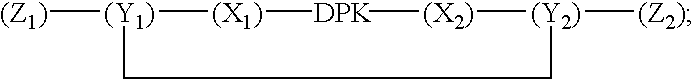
[(Z1)][(Y1)]1CC[(Y2)]([(Z2)])[(X2)][DPK][(X1)]1
